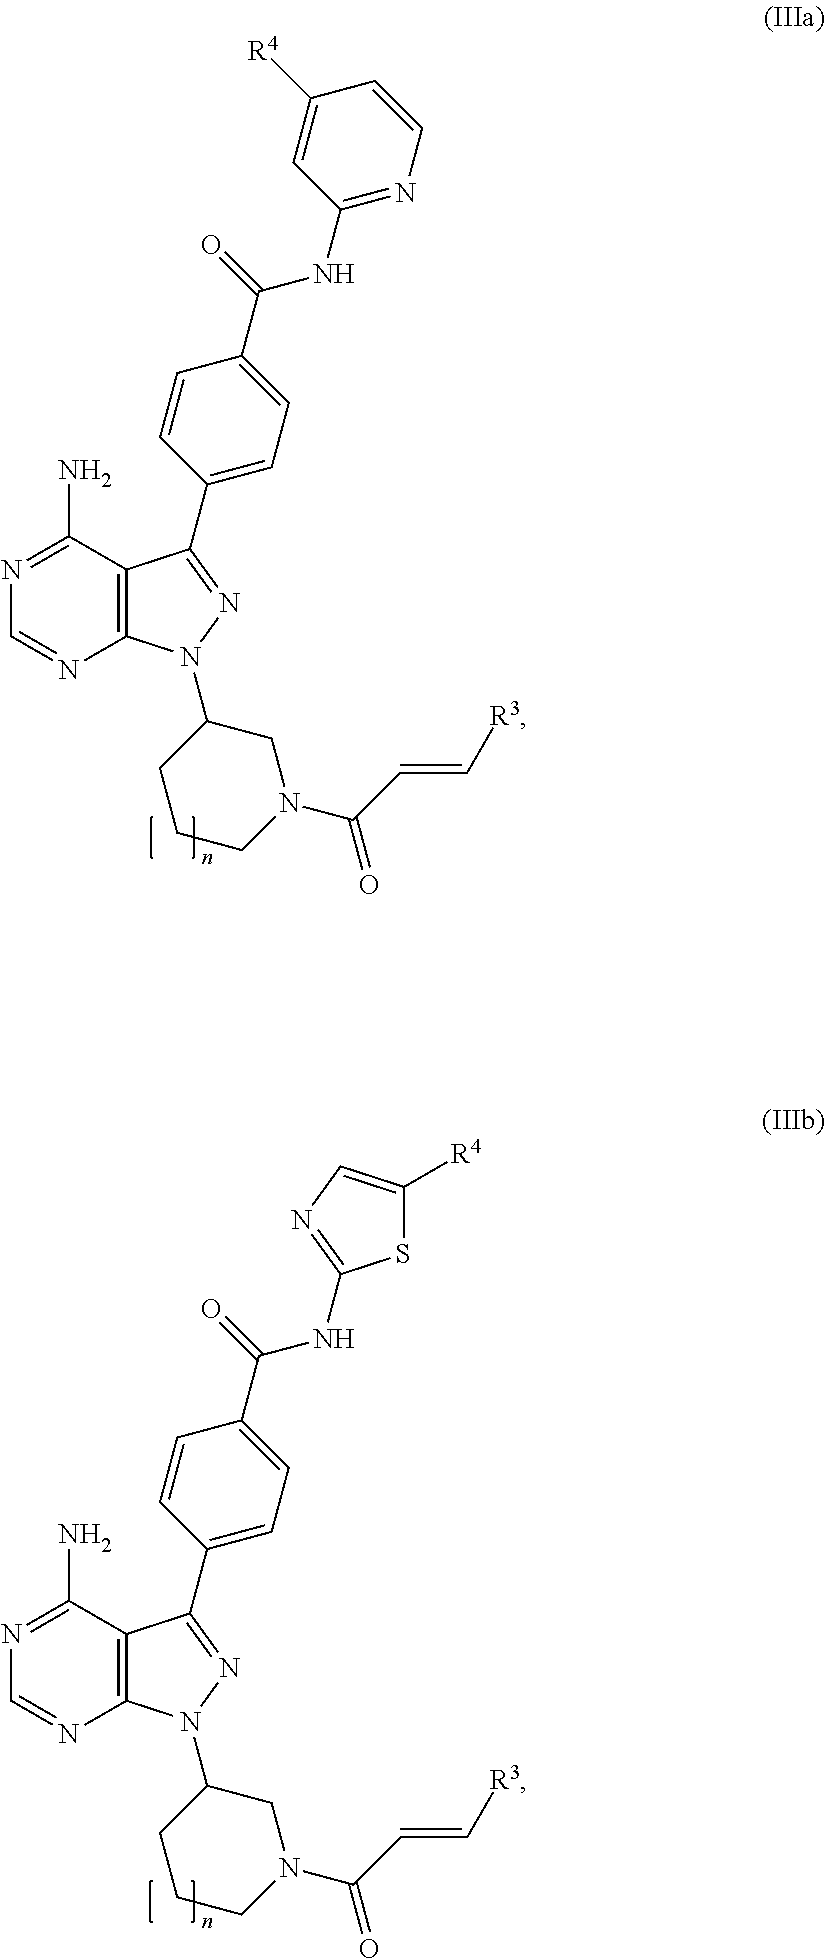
C12=C(C(N)=NC=N1)C(C1=CC=C(C(=O)NC3=NC=CC([R4])=C3)C=C1)=NN2C1CN(C(=O)C=C[R3])CCC1.C12=C(C(N)=NC=N1)C(C1=CC=C(C(=O)NC3=NC=C([R4])S3)C=C1)=NN2C1CN(C(=O)C=C[R3])CCC1
